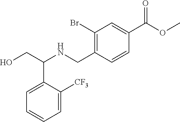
C1(CNC(C2=CC=CC=C2[CF3])CO)=C(Br)C=C(C(=O)OC)C=C1
